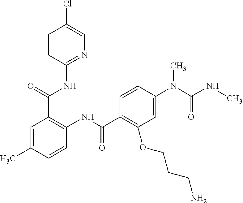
N1=C(NC(C2=C(NC(=O)C3=C(OCCCN)C=C(N(C(NC)=O)C)C=C3)C=CC(C)=C2)=O)C=CC(Cl)=C1
